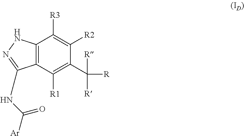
C12=C(C([R1])=C(C([R])([R])[R])C([R2])=C1[R3])C(NC([Ar])=O)=NN2
